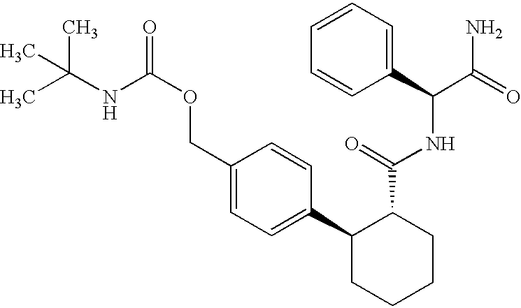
C1(C2=CC=C(COC(=O)NC(C)(C)C)C=C2)CCCCC1C(=O)NC(C(=O)N)C1=CC=CC=C1
